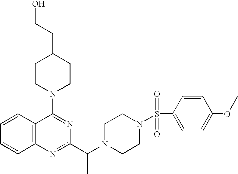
C1=CC2=C(C=C1)N=C(C(N1CCN(S(C3=CC=C(OC)C=C3)(=O)=O)CC1)C)N=C2N1CCC(CCO)CC1
